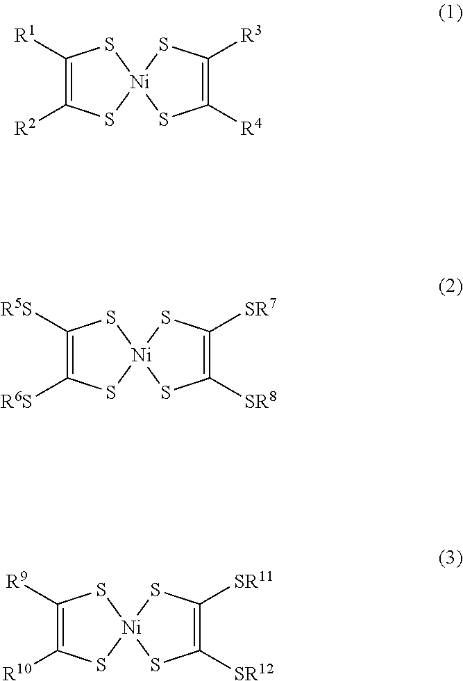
C1([R4])=C([R3])S[Ni]2(S1)SC([R1])=C([R2])S2.C1([SR8])=C([SR7])S[Ni]2(S1)SC([R5S])=C([R6S])S2.C1([SR12])=C([SR11])S[Ni]2(S1)SC([R9])=C([R10])S2
